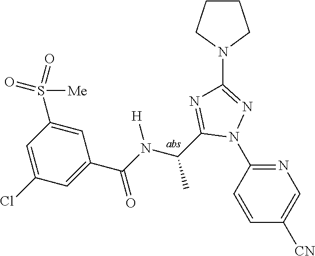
C1(N2N=C(N3CCCC3)N=C2C(C)N([H])C(=O)C2=CC(Cl)=CC(S(=O)([Me])=O)=C2)=NC=C([CN])C=C1
